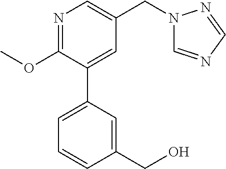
N1=C(OC)C(C2=CC=CC(CO)=C2)=CC(CN2C=NC=N2)=C1
